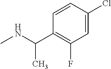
N(C)C(C)C1=C(F)C=C(Cl)C=C1
